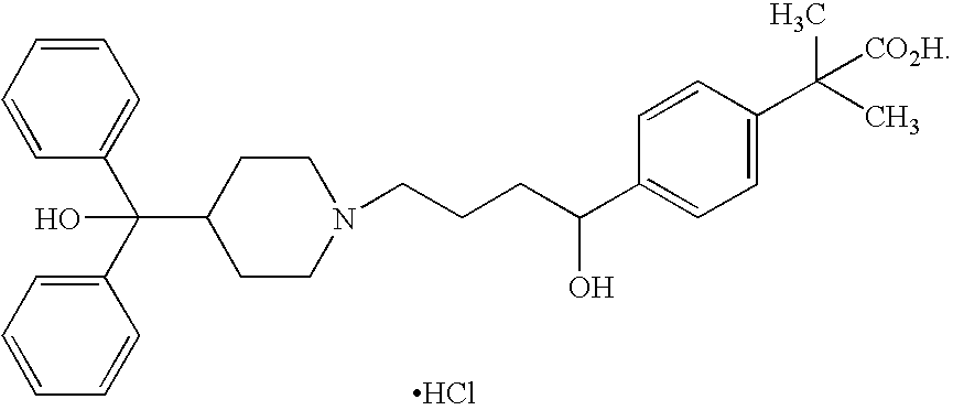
C1=CC=CC(C(C2=CC=CC=C2)(O)C2CCN(CCCC(C3=CC=C(C(C)(C)[CO2H])C=C3)O)CC2)=C1.Cl
